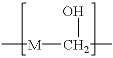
[M](C(C)O)C
